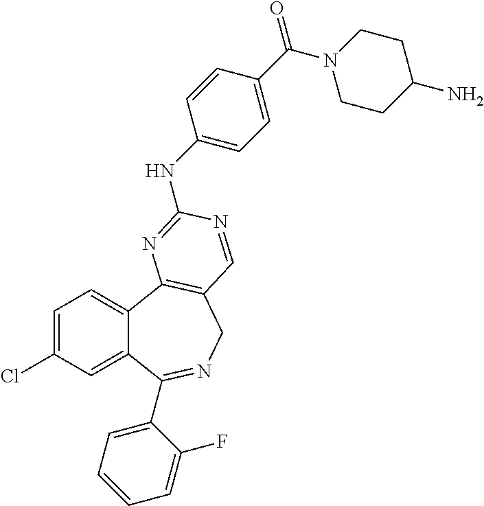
C1=C(Cl)C=C2C(=C1)C1=C(CN=C2C2=CC=CC=C2F)C=NC(NC2=CC=C(C(N3CCC(N)CC3)=O)C=C2)=N1
